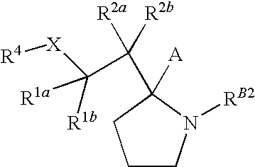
C1CN([RB2])C([A])(C([R2b])([R2a])C([R1b])([R1a])[X][R4])C1
